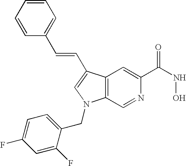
C12=C(C(C=CC3=CC=CC=C3)=CN1CC1=CC=C(F)C=C1F)C=C(C(NO)=O)N=C2
